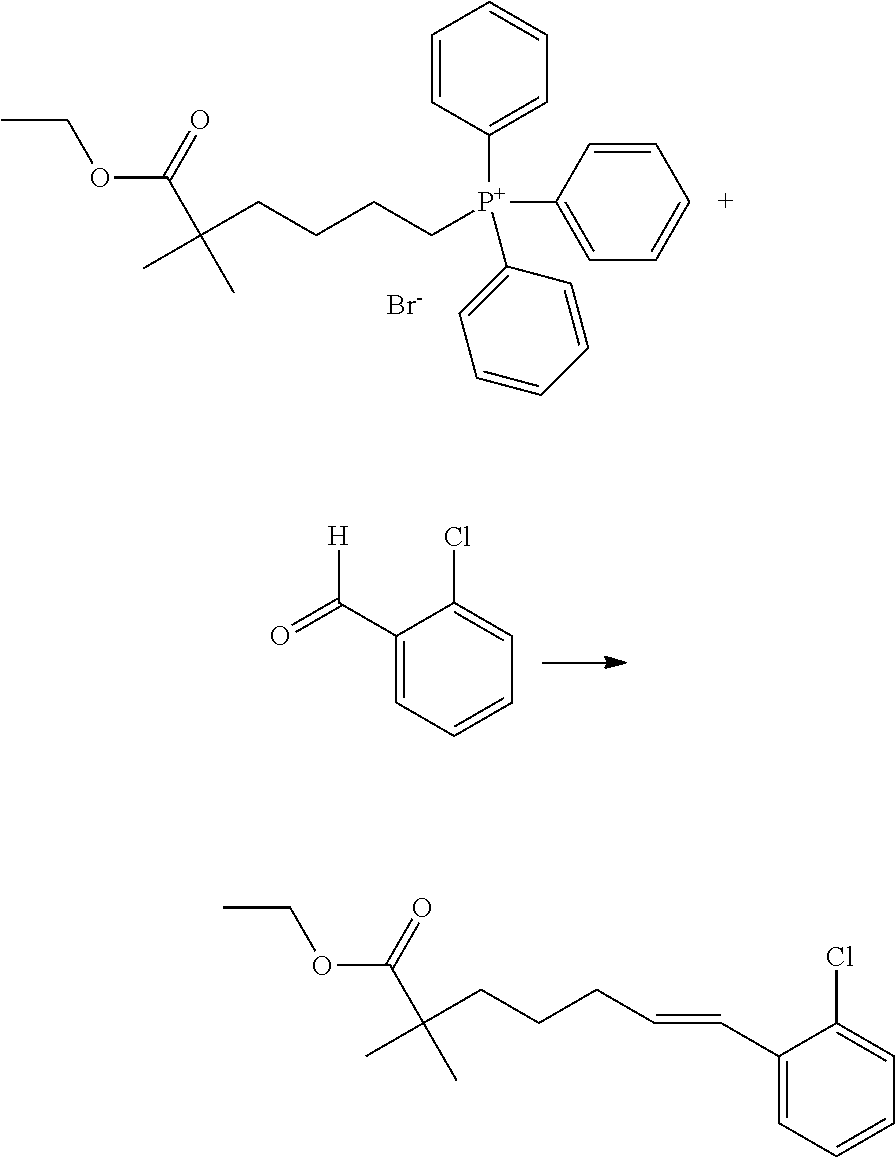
C1(C([H])=O)=CC=CC=C1Cl.C1=CC([P+](C2=CC=CC=C2)(C2=CC=CC=C2)CCCCC(C)(C(OCC)=O)C)=CC=C1.[Br-].C1(C=CCCCC(C)(C)C(OCC)=O)=CC=CC=C1Cl
